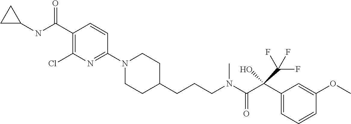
C1(C(NC2CC2)=O)=C(Cl)N=C(N2CCC(CCCN(C(C(C3=CC=CC(OC)=C3)(C(F)(F)F)O)=O)C)CC2)C=C1
